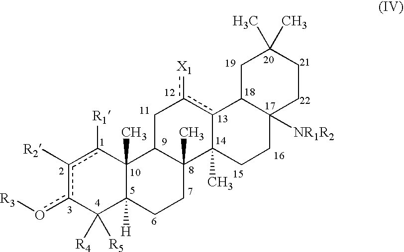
C1C2C(C)(C3(C)c(c1[X1])C1C([NR1R2])(CC3)CCC(C)(C)C1)CCC1([H])C2(C)c([R1])c([R2])c(o[R3])C1([R5])[R4]
